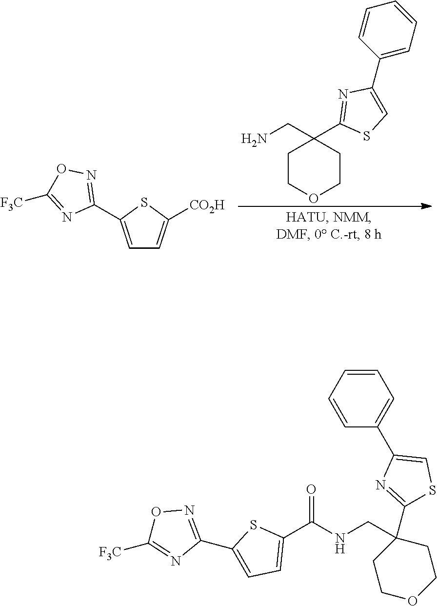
C1COCCC1(CN)C1=NC(C2=CC=CC=C2)=CS1.C1=C(C2=NOC([F3C])=N2)SC([CO2H])=C1.C1=CC=CC(C2=CSC(C3(CNC(C4=CC=C(C5=NOC([F3C])=N5)S4)=O)CCOCC3)=N2)=C1
